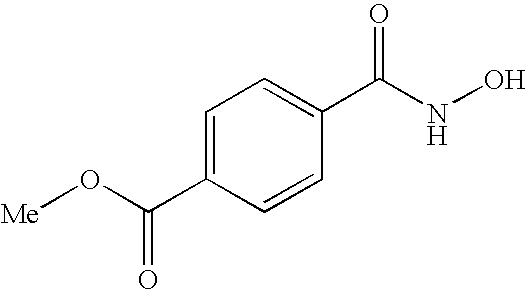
[Me]OC(C1=CC=C(C(NO)=O)C=C1)=O
